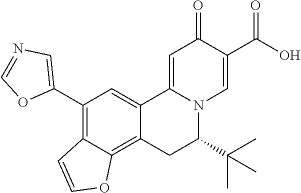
C12=CC(C3=CN=CO3)=C3C(=C1CC(C(C)(C)C)N1C2=CC(=O)C(C(O)=O)=C1)OC=C3
